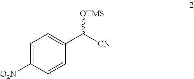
C1=C([O2N])C=CC(C([CN])[OTMS])=C1
